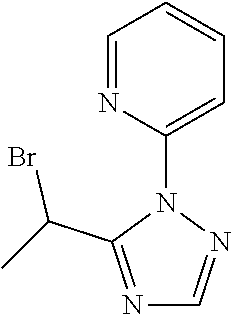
C1=NN(C2=CC=CC=N2)C(C(C)Br)=N1
